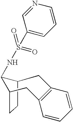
C12CCC(C1NS(=O)(=O)C1=CC=CN=C1)CC1=C(C=CC=C1)C2
